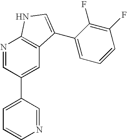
N1=CC(C2=CC3=C(N=C2)NC=C3C2=CC=CC(F)=C2F)=CC=C1
